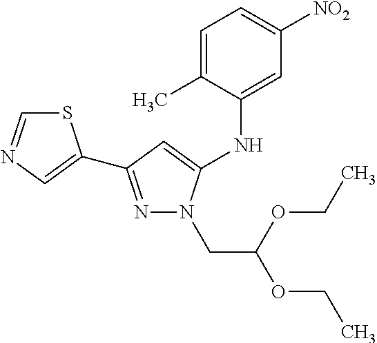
N1=C(C2=CN=CS2)C=C(NC2=CC([NO2])=CC=C2C)N1CC(OCC)OCC
